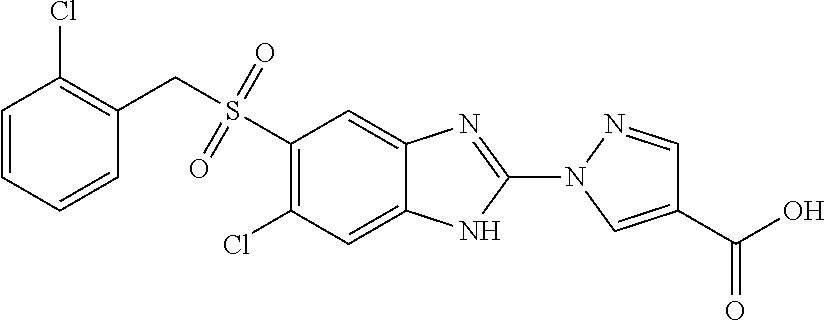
C1(S(=O)(=O)CC2=C(Cl)C=CC=C2)=C(Cl)C=C2C(=C1)N=C(N1C=C(C(=O)O)C=N1)N2
